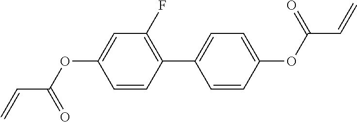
C1=CC(C2=CC=C(OC(=O)C=C)C=C2)=C(F)C=C1OC(C=C)=O
